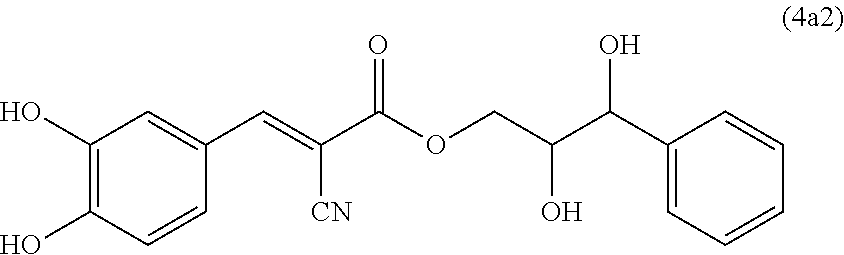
C1(O)=C(O)C=CC(C=C([CN])C(OCC(C(C2=CC=CC=C2)O)O)=O)=C1
